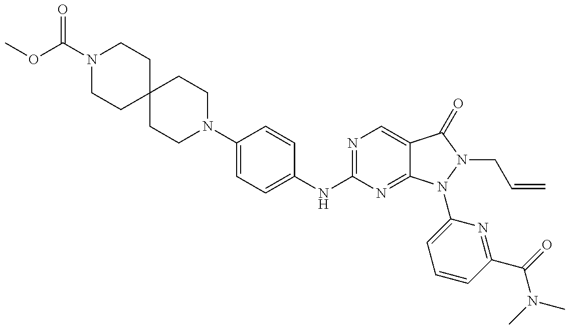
N1(C(OC)=O)CCC2(CC1)CCN(C1=CC=C(NC3=NC=C4C(=N3)N(C3=CC=CC(C(=O)N(C)C)=N3)N(CC=C)C4=O)C=C1)CC2
